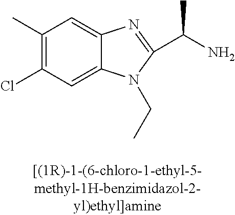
C1(C)=C(Cl)C=C2C(=C1)N=C(C(C)N)N2CC
